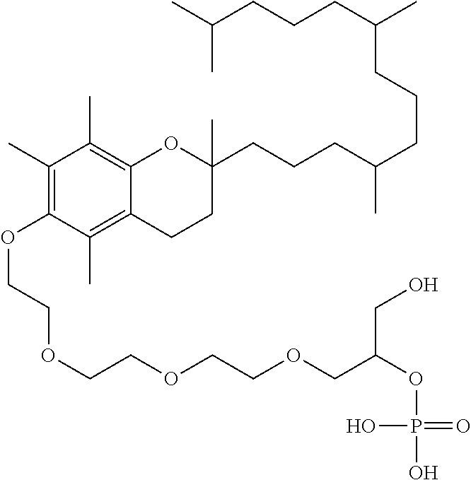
C(CCCC(C)CCCC(C)CCCC1(C)OC2=C(C)C(C)=C(OCCOCCOCCOCC(OP(O)(=O)O)CO)C(C)=C2CC1)(C)C
